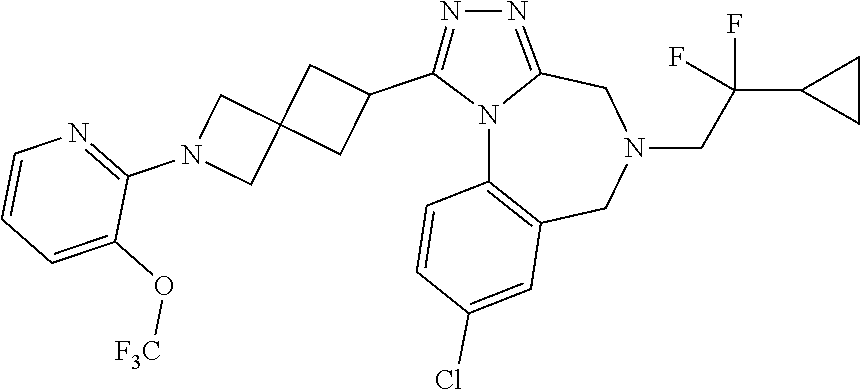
N12C3=C(CN(CC(C4CC4)(F)F)CC1=NN=C2C1CC2(C1)CN(C1=NC=CC=C1O[F3C])C2)C=C(Cl)C=C3
